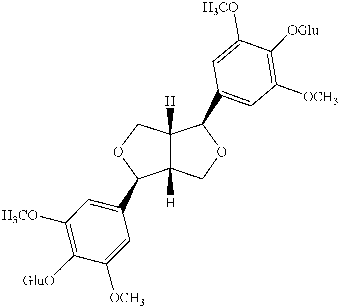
C12([H])C([H])(COC1C1=CC([H3CO])=C([GluO])C([OCH3])=C1)C(C1=CC([OCH3])=C([OGlu])C([H3CO])=C1)OC2
